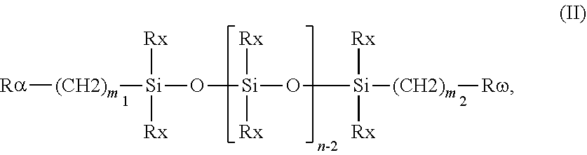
[Ra][(CH2)m][Si](O[Si](O[Si]([(CH2)m][Rw])([Rx])[Rx])([Rx])[Rx])([Rx])[Rx]
